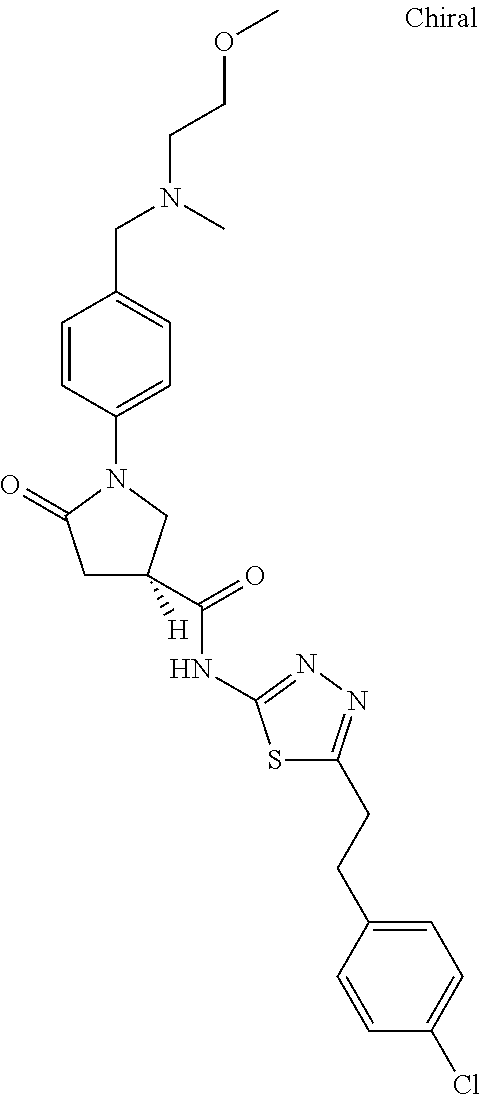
C1C([H])(C(NC2=NN=C(CCC3=CC=C(Cl)C=C3)S2)=O)CN(C2=CC=C(CN(C)CCOC)C=C2)C1=O
